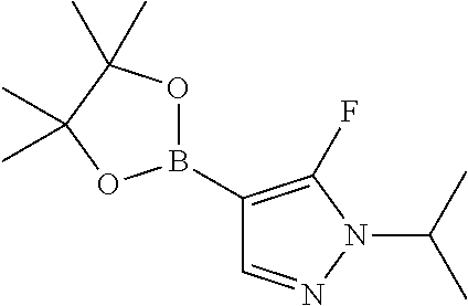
B1(C2=C(F)N(C(C)C)N=C2)OC(C)(C)C(C)(C)O1
